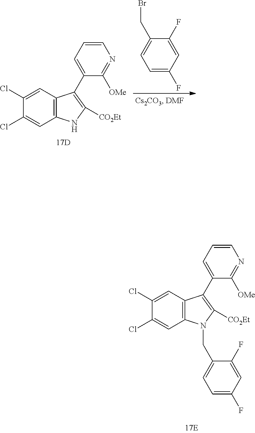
C12=C(C=C(Cl)C(Cl)=C1)N(CC1=CC=C(F)C=C1F)C([CO2Et])=C2C1=CC=CN=C1[OMe].C12=C(C=C(Cl)C(Cl)=C1)NC([CO2Et])=C2C1=CC=CN=C1[OMe].C1=C(F)C=C(F)C(CBr)=C1
